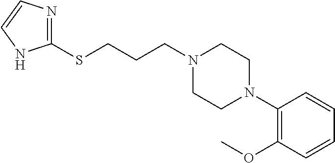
C(N1CCN(C2=C(OC)C=CC=C2)CC1)CCSC1=NC=CN1
